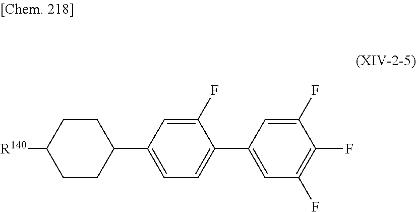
C1CC([R140])CCC1C1=CC=C(C2=CC(F)=C(F)C(F)=C2)C(F)=C1
